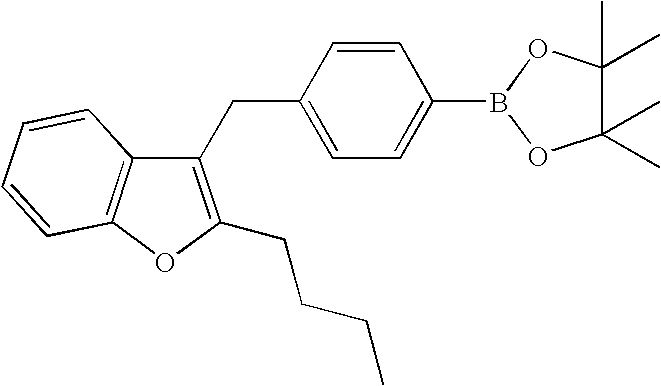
C1=CC(CC2=C(CCCC)OC3=C2C=CC=C3)=CC=C1B1OC(C)(C)C(C)(C)O1
